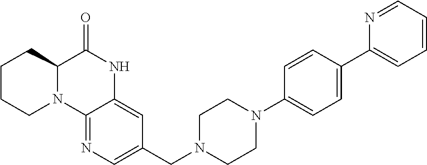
C1CCN2C(C1)C(=O)NC1=CC(CN3CCN(C4=CC=C(C5=CC=CC=N5)C=C4)CC3)=CN=C21
